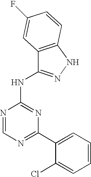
N1=C(C2=CC=CC=C2Cl)N=C(NC2=NNC3=C2C=C(F)C=C3)N=C1
